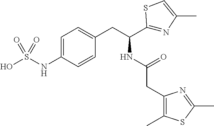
OS(NC1=CC=C(CC(C2=NC(C)=CS2)NC(CC2=C(C)SC(C)=N2)=O)C=C1)(=O)=O
